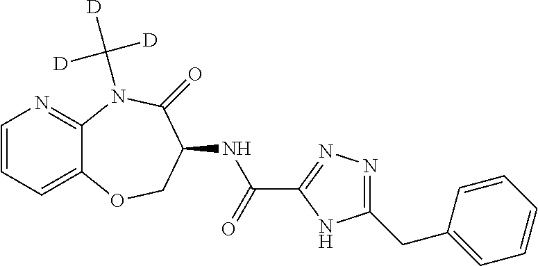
C1=CC=C2C(=N1)N(C([D])([D])[D])C(=O)C(NC(C1=NN=C(CC3=CC=CC=C3)N1)=O)CO2
